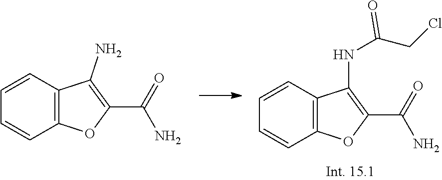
C1=CC2=C(C=C1)OC(C(=O)N)=C2NC(CCl)=O.C1=CC2=C(C=C1)OC(C(=O)N)=C2N
